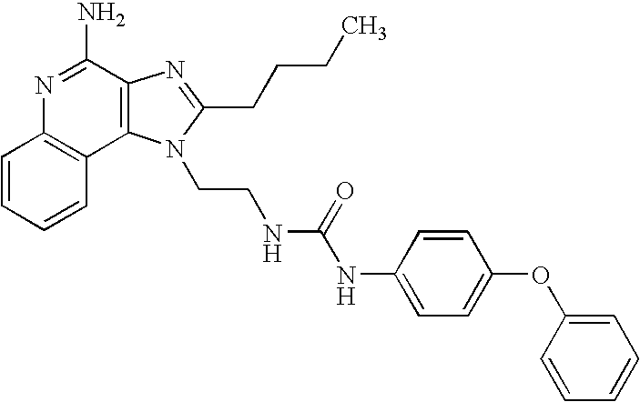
C1=CC=CC2=C1N=C(N)C1=C2N(CCNC(NC2=CC=C(OC3=CC=CC=C3)C=C2)=O)C(CCCC)=N1
